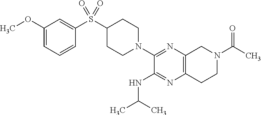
C1(OC)=CC=CC(S(C2CCN(C3=NC4=C(N=C3NC(C)C)CCN(C(C)=O)C4)CC2)(=O)=O)=C1
